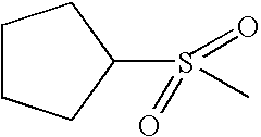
C1CCC(S(=O)(=O)C)C1
